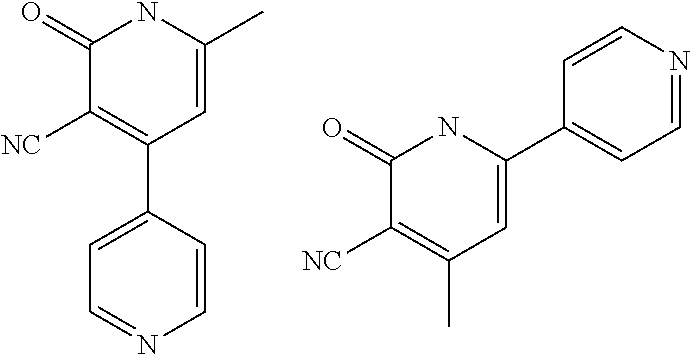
C1=C(C)NC(=O)C([NC])=C1C1=CC=NC=C1.C1=CC(C2=CC(C)=C([NC])C(=O)N2)=CC=N1
